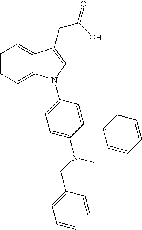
C1=CC=C2C(=C1)C(CC(=O)O)=CN2C1=CC=C(N(CC2=CC=CC=C2)CC2=CC=CC=C2)C=C1
